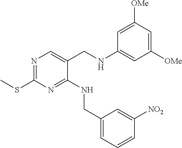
N1=C(SC)N=C(NCC2=CC=CC([NO2])=C2)C(CNC2=CC([OMe])=CC([OMe])=C2)=C1
